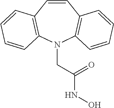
N1(CC(=O)NO)C2=C(C=CC3=C1C=CC=C3)C=CC=C2
